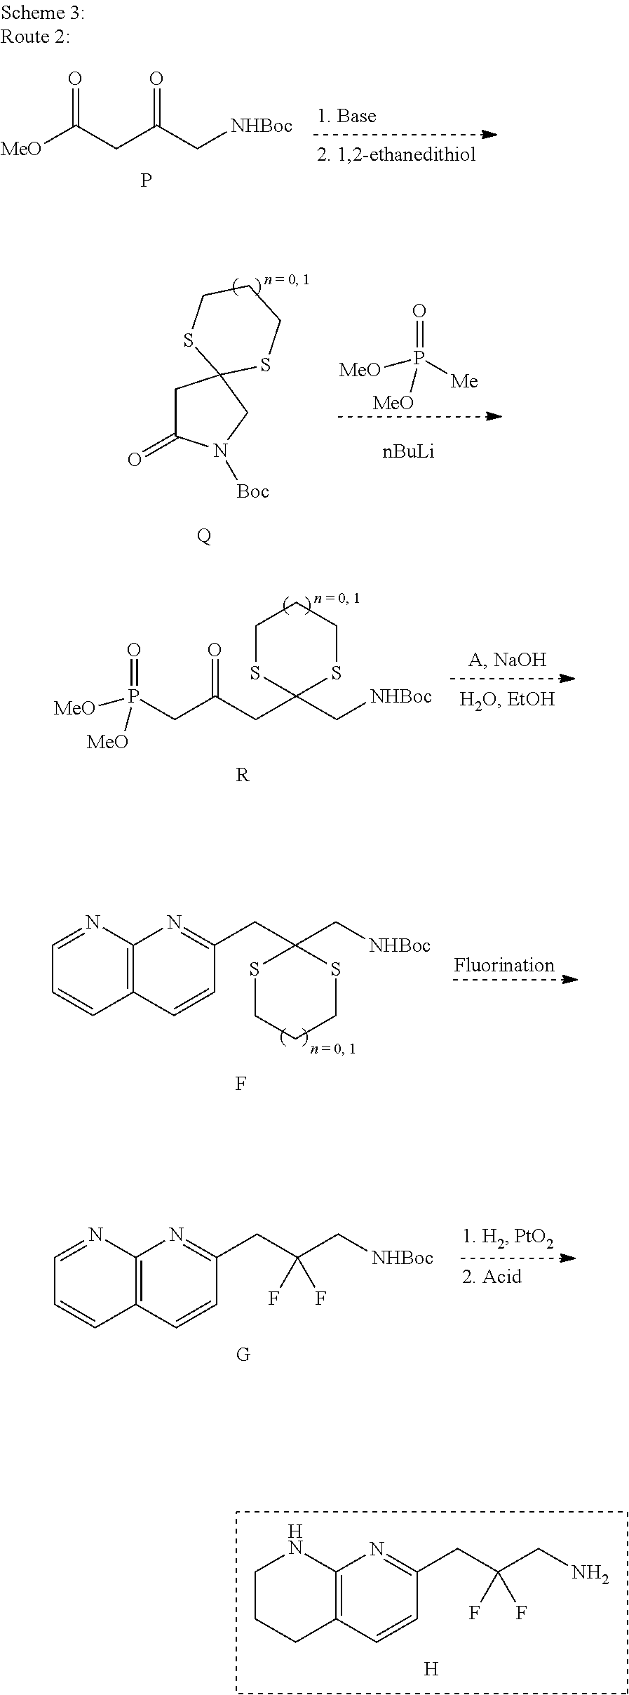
O=C([MeO])CC(=O)C[NHBoc].P.C1C(=O)N([Boc])CC12SCCCS2.[Q].O=P([MeO])([Me])[MeO].[nBuLi].O=P([MeO])(CC(=O)CC1(C[NHBoc])SCCCS1)[MeO].[R].C1(CC2(C[NHBoc])SCCCS2)=NC2=C(C=C1)C=CC=N2.[Fluorination].F.C1(CC(C[NHBoc])(F)F)=NC2=C(C=C1)C=CC=N2.C1(CC(CN)(F)F)=NC2=C(C=C1)CCCN2.[H]
